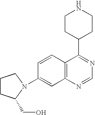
C12=C(N=CN=C1C1CCNCC1)C=C(N1C(CO)CCC1)C=C2
